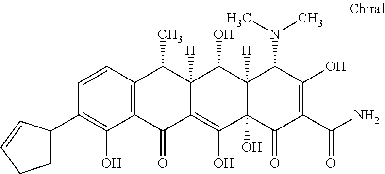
C1=CC2=C(C(O)=C1C1CCC=C1)C(=O)C1=C(O)C3(O)C([H])(C(O)C1([H])C2C)C(N(C)C)C(O)=C(C(N)=O)C3=O
